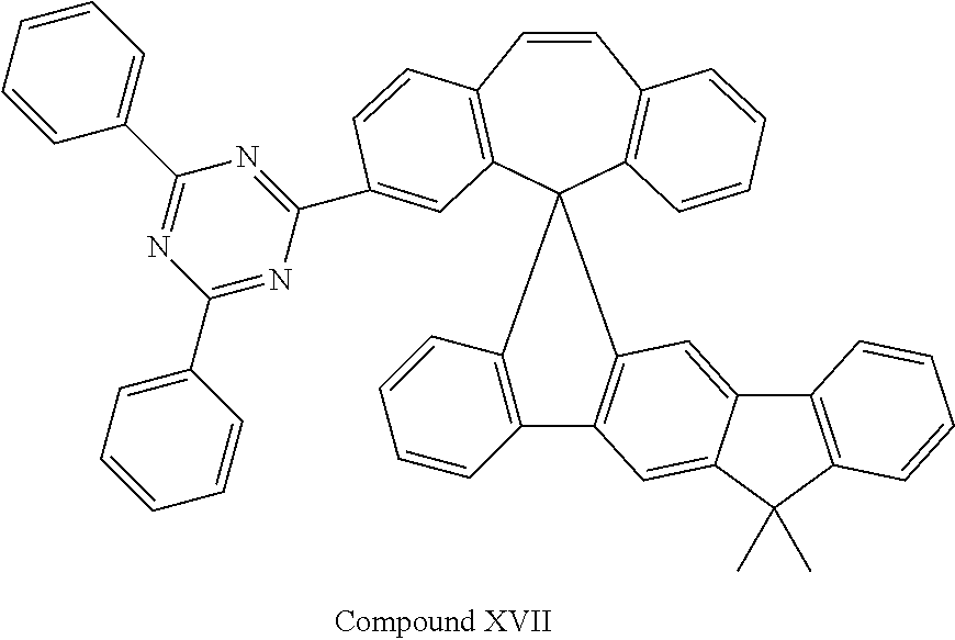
C1=CC2=C(C3(C4=C1C=CC=C4)C1=C(C=CC=C1)C1=C3C=C3C4=C(C(C)(C)C3=C1)C=CC=C4)C=C(C1=NC(C3=CC=CC=C3)=NC(C3=CC=CC=C3)=N1)C=C2
